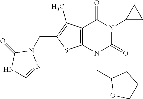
C12=C(N(CC3OCCC3)C(=O)N(C3CC3)C1=O)SC(CN1C(=O)NC=N1)=C2C
